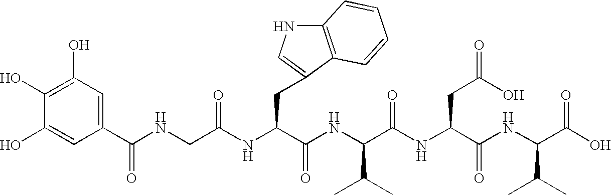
C1(O)=C(O)C=C(C(NCC(NC(C(NC(C(NC(C(NC(C(O)=O)C(C)C)=O)CC(=O)O)=O)C(C)C)=O)CC2=CNC3=C2C=CC=C3)=O)=O)C=C1O
